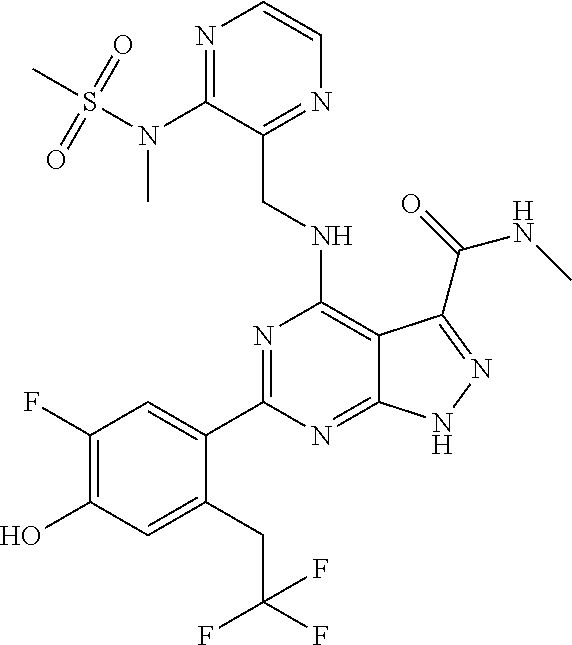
C1(F)=C(O)C=C(CC(F)(F)F)C(C2=NC(NCC3=NC=CN=C3N(C)S(C)(=O)=O)=C3C(=N2)NN=C3C(=O)NC)=C1
